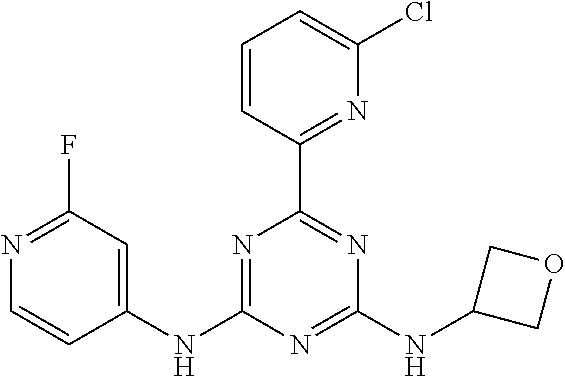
N1=C(NC2=CC(F)=NC=C2)N=C(NC2COC2)N=C1C1=NC(Cl)=CC=C1
